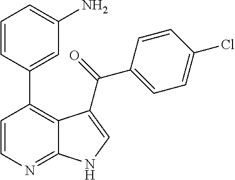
C1=CC(C2=C3C(=NC=C2)NC=C3C(=O)C2=CC=C(Cl)C=C2)=CC(N)=C1
